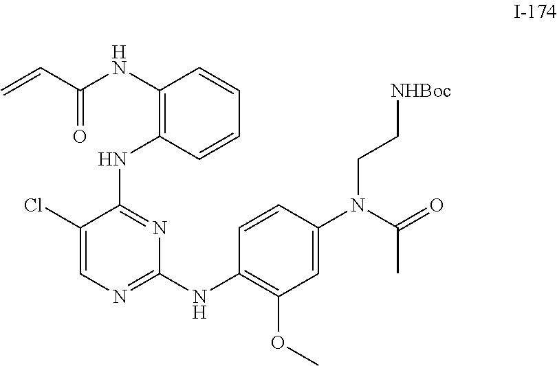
C=CC(=O)NC1=C(NC2=NC(NC3=C(OC)C=C(N(CC[NHBoc])C(=O)C)C=C3)=NC=C2Cl)C=CC=C1
